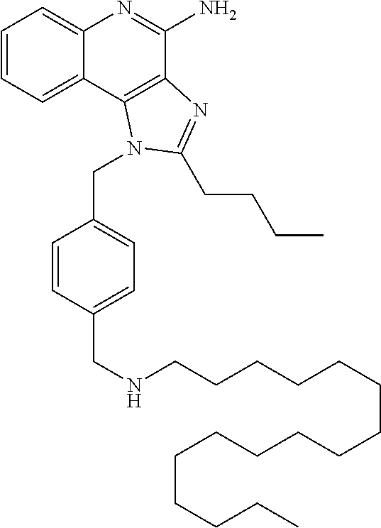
C1=CC=C2C(=C1)N=C(N)C1=C2N(CC2=CC=C(CNCCCCCCCCCCCCCCCC)C=C2)C(CCCC)=N1
